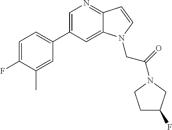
C1=C(C2=CC=C(F)C(C)=C2)C=C2C(=N1)C=CN2CC(=O)N1CC(F)CC1
